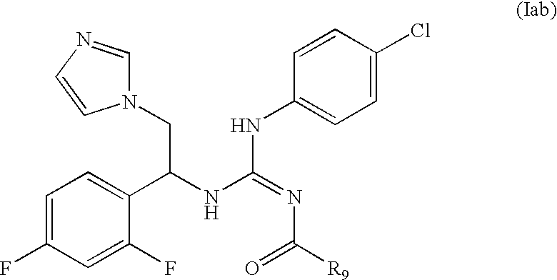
C1=C(F)C=C(F)C(C(NC(=NC([R9])=O)NC2=CC=C(Cl)C=C2)CN2C=NC=C2)=C1
